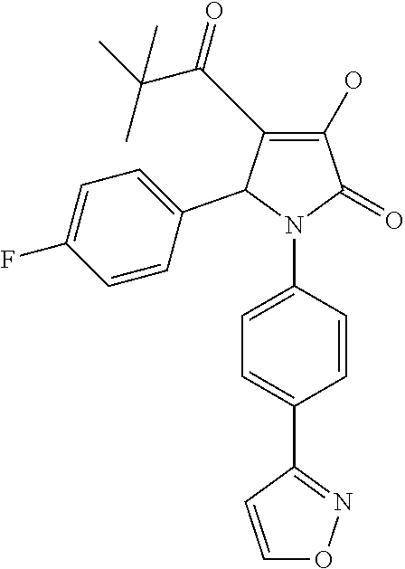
C1(O)=C(C(=O)C(C)(C)C)C(C2=CC=C(F)C=C2)N(C2=CC=C(C3=NOC=C3)C=C2)C1=O
